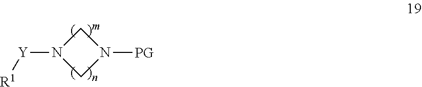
[Y](N1CN([PG])C1)[R1]
